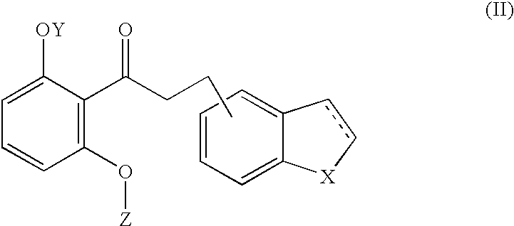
C1(O[Z])=C(C(CCC)=O)C([OY])=CC=C1.C1=CC=C2C(=C1)cc[X]2
